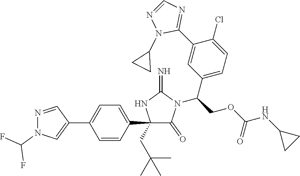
C1(C2=CC=C(C3=CN(C(F)F)N=C3)C=C2)(CC(C)(C)C)C(=O)N(C(COC(NC2CC2)=O)C2=CC=C(Cl)C(C3=NC=NN3C3CC3)=C2)C(=N)N1
